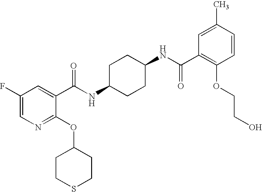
C1(F)=CN=C(OC2CCSCC2)C(C(NC2CCC(NC(C3=C(OCCO)C=CC(C)=C3)=O)CC2)=O)=C1
